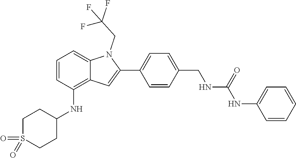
O=S1(=O)CCC(NC2=C3C(=CC=C2)N(CC(F)(F)F)C(C2=CC=C(CNC(NC4=CC=CC=C4)=O)C=C2)=C3)CC1
